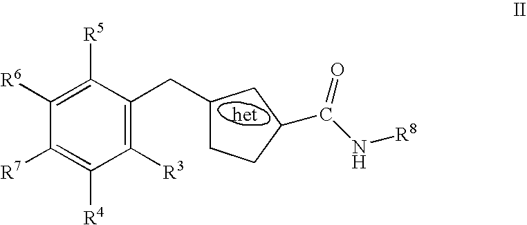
C1([R6])=C([R5])C(CC2CCC(C(N[R8])=O)C2)=C([R3])C([R4])=C1[R7]
